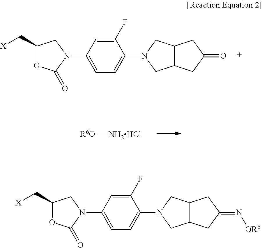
C1(C[X])OC(=O)N(C2=CC=C(N3CC4C(C3)CC(=O)C4)C(F)=C2)C1.[R6O][NH2HCl].C1(C[X])OC(=O)N(C2=CC=C(N3CC4C(C3)CC(=N[OR6])C4)C(F)=C2)C1
